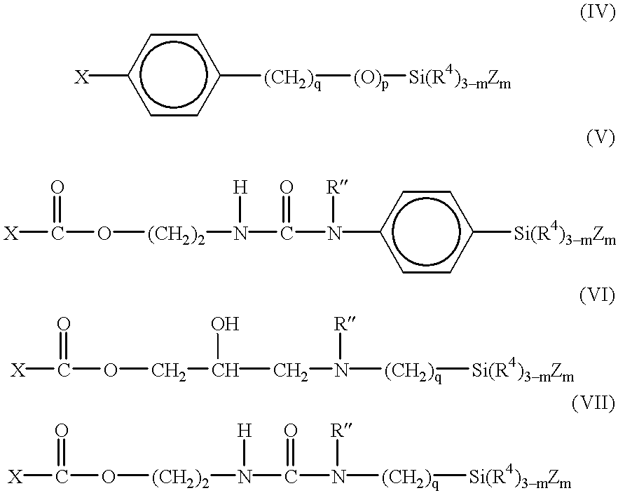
[X]c1ccc([(CH2)q][(O)p][Si(R4)3mZm])cc1.[X]C(O[(CH2)2]N(C(N(c1ccc([Si(R4)3mZm])cc1)[R])=O)[H])=O.[X]C(OCC(CN([(CH2)q][Si(R4)3mZm])[R])O)=O.[X]C(O[(CH2)2]N(C(N([(CH2)q][Si(R4)3mZm])[R])=O)[H])=O
